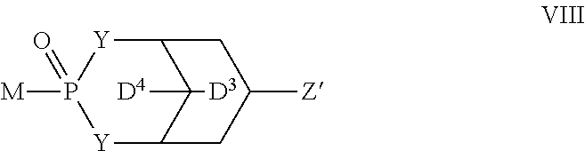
C12[Y]P([M])(=O)[Y]C(C1([D3])[D4])CC([Z])C2
